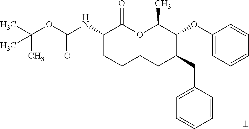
C1(NC(OC(C)(C)C)=O)CCCCC(CC2=CC=CC=C2)C(OC2=CC=CC=C2)C(C)OC1=O
